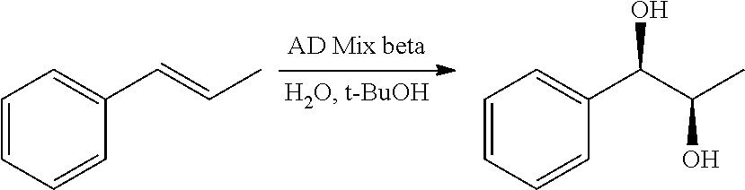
C1=CC=CC(C=CC)=C1.C1=CC=CC(C(C(C)O)O)=C1
